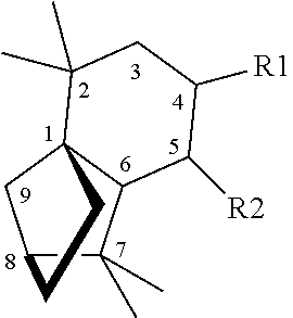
C12C(C)(C)C3C(C1)(C(C)(C)CC([R1])C3[R2])CC2
